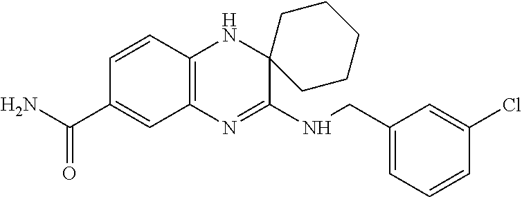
C1=CC2=C(C=C1C(=O)N)N=C(NCC1=CC=CC(Cl)=C1)C1(N2)CCCCC1
